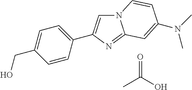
N12C=C(C3=CC=C(CO)C=C3)N=C1C=C(N(C)C)C=C2.O=C(O)C
